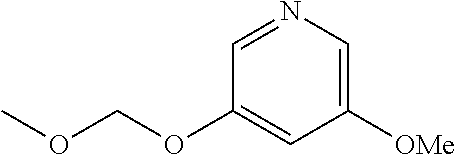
C1=C([OMe])C=C(OCOC)C=N1
